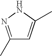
C1(C)=NNC(C)=C1
